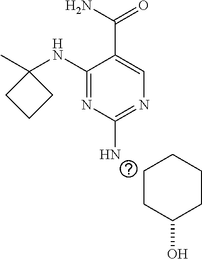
C1(NC2(C)CCC2)=NC(N)=NC=C1C(N)=O.C1CC(O)CCC1
